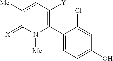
C1(C2=C([Y])cc([Me])C(=[X])N2[Me])=CC=C(O)C=C1Cl
